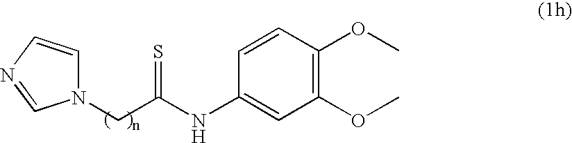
C(C(NC1=CC(OC)=C(OC)C=C1)=S)N1C=CN=C1
